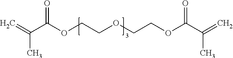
C(C(OCCOCCOC(C(=C)C)=O)=O)(=C)C
